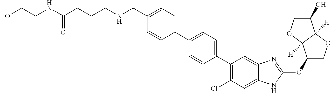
C(C1=CC=C(C2=CC=C(C3=C(Cl)C=C4C(=C3)N=C(OC3COC5([H])C3([H])OCC5O)N4)C=C2)C=C1)NCCCC(=O)NCCO
